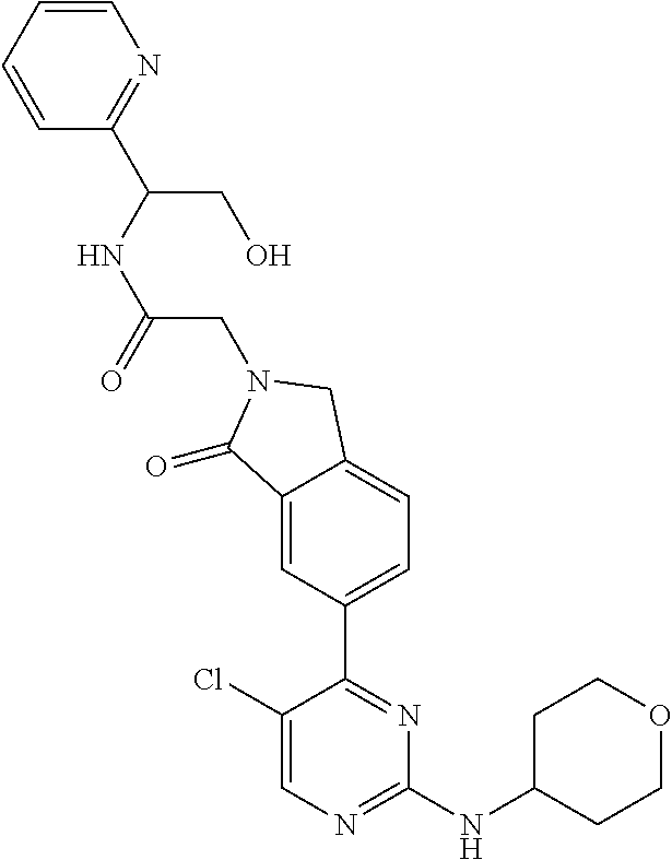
C1(Cl)=CN=C(NC2CCOCC2)N=C1C1=CC=C2C(=C1)C(=O)N(CC(NC(CO)C1=NC=CC=C1)=O)C2
